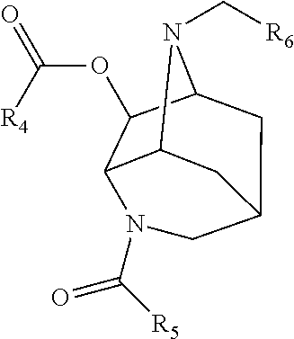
C12C(OC(=O)[R4])C3N(C[R6])C1CC(C3)CN2C(=O)[R5]
